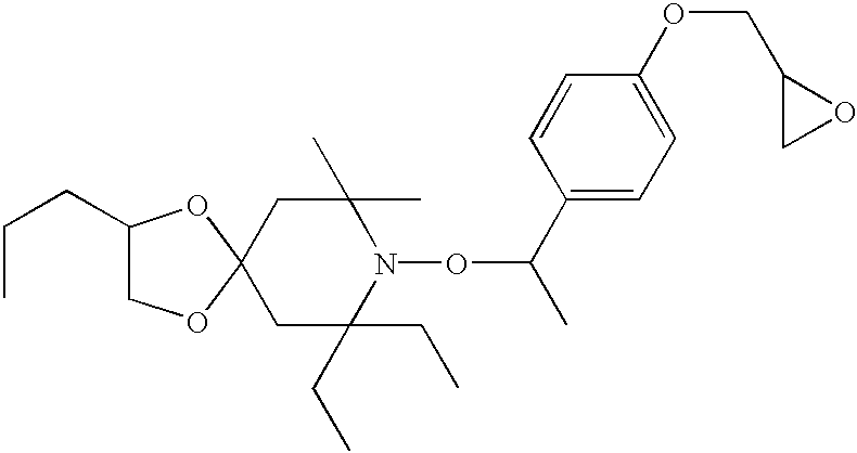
C1C(CC)(CC)N(OC(C)C2=CC=C(OCC3CO3)C=C2)C(C)(C)CC12OCC(CCC)O2
